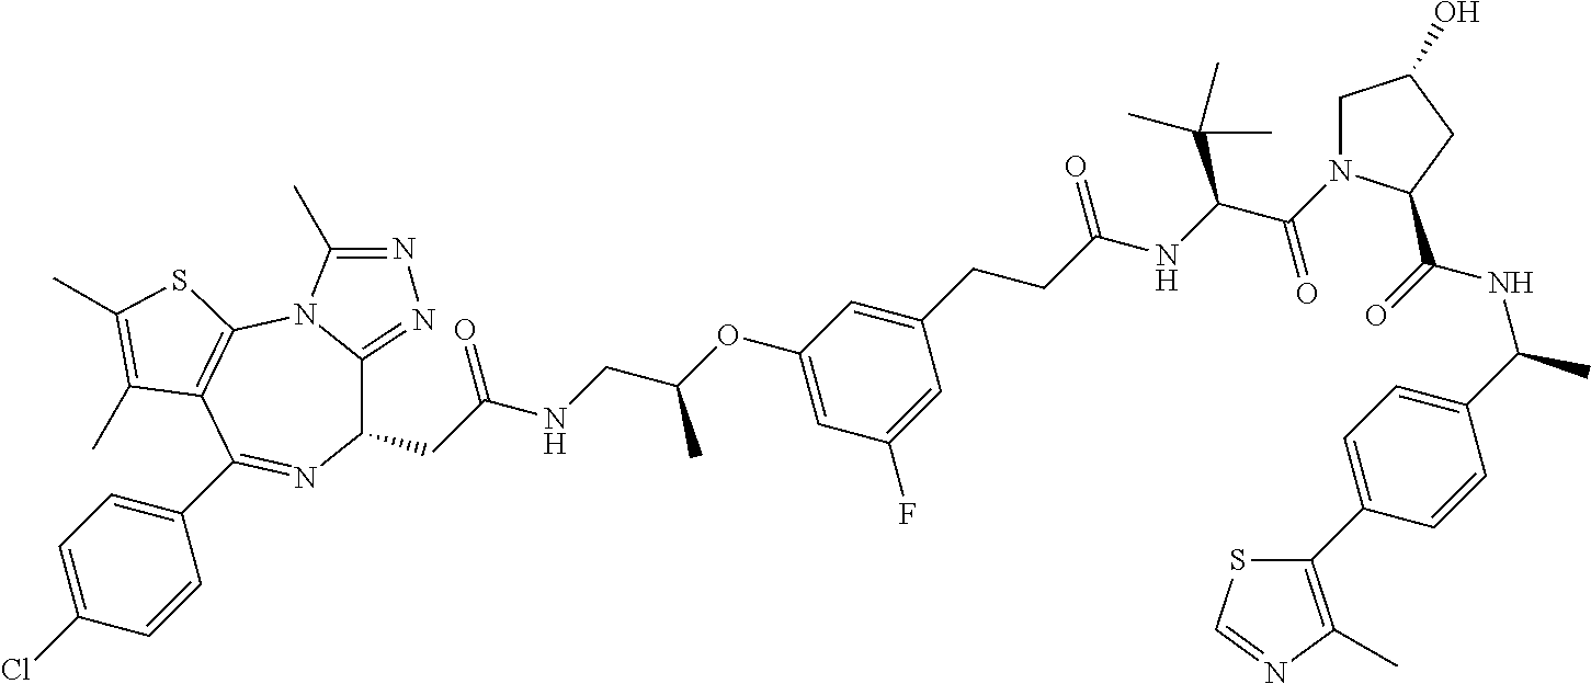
C1(CC(NCC(OC2=CC(F)=CC(CCC(NC(C(=O)N3CC(O)CC3C(=O)NC(C)C3=CC=C(C4=C(C)N=CS4)C=C3)C(C)(C)C)=O)=C2)C)=O)C2=NN=C(C)N2C2=C(C(C3=CC=C(Cl)C=C3)=N1)C(C)=C(C)S2
